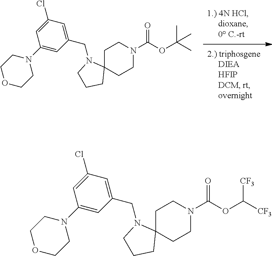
C1C2(CCN(C(OC(C)(C)C)=O)C1)N(CC1=CC(Cl)=CC(N3CCOCC3)=C1)CCC2.C1C2(CCN(C(OC([CF3])[CF3])=O)C1)N(CC1=CC(Cl)=CC(N3CCOCC3)=C1)CCC2
